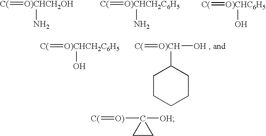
[C(]=[O)CHCH2OH]N.[C(]=[O)CHCH2C6H5]N.[C(]=[O)CHC6H5]O.[C(]=[O)CHCH2C6H5]O.[C(]=[O)CH](C1CCCCC1)O.[C(]=[O)]C1([OH])CC1
